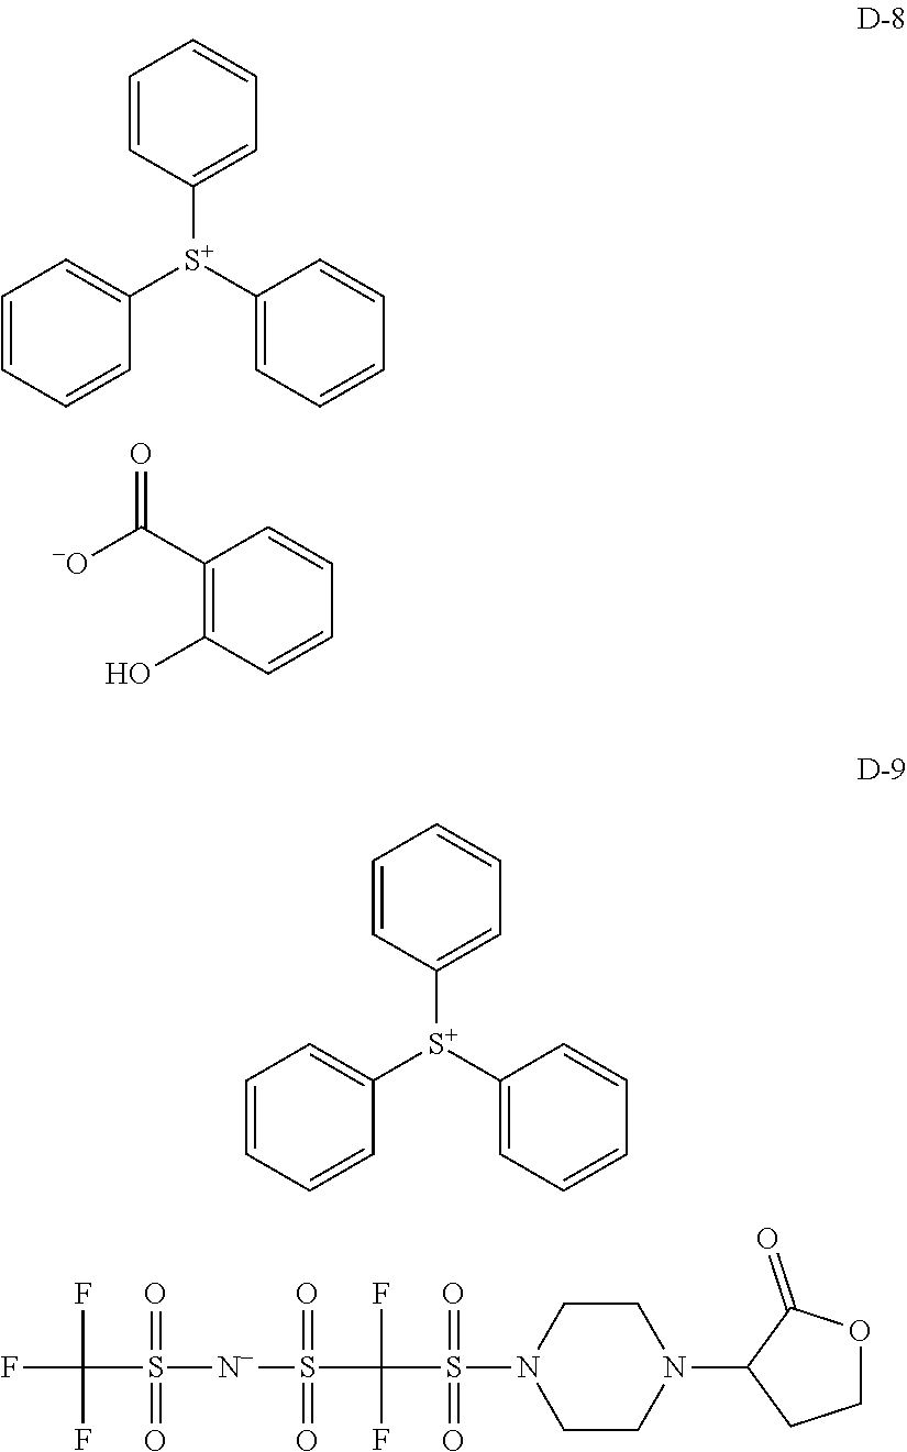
C1=CC([S+](C2=CC=CC=C2)C2=CC=CC=C2)=CC=C1.C1(C(=O)[-O])=C(O)C=CC=C1.C1=CC([S+](C2=CC=CC=C2)C2=CC=CC=C2)=CC=C1.C1CN(C2CCOC2=O)CCN1S(C(F)(F)S([N-]S(=O)(=O)C(F)(F)F)(=O)=O)(=O)=O
